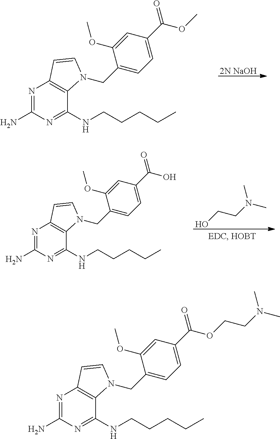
N1=C(N)N=C(NCCCCC)C2=C1C=CN2CC1=CC=C(C(OC)=O)C=C1OC.[2N NaOH].OCCN(C)C.N1=C(N)N=C(NCCCCC)C2=C1C=CN2CC1=CC=C(C(O)=O)C=C1OC.N1=C(N)N=C(NCCCCC)C2=C1C=CN2CC1=CC=C(C(OCCN(C)C)=O)C=C1OC
